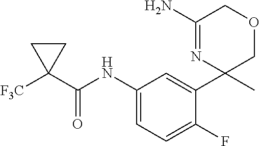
C1(NC(C2([F3C])CC2)=O)=CC=C(F)C(C2(C)COCC(N)=N2)=C1
